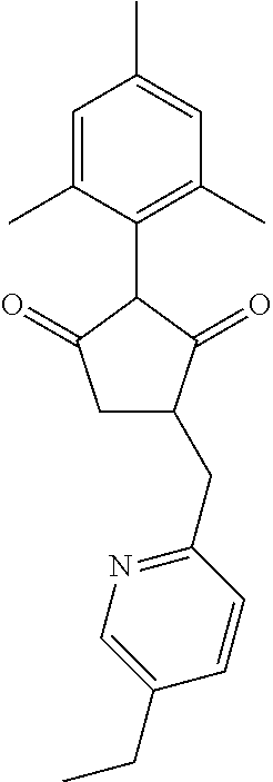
C1=C(C)C(C2C(=O)CC(CC3=NC=C(CC)C=C3)C2=O)=C(C)C=C1C
